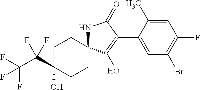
C1C(O)(C(C(F)(F)F)(F)F)CCC2(C1)NC(=O)C(C1=CC(Br)=C(F)C=C1C)=C2O
